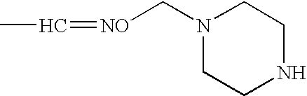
[NO](=CC)CN1CCNCC1
